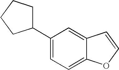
C1(C2=CC=C3C(=C2)C=CO3)CCCC1
